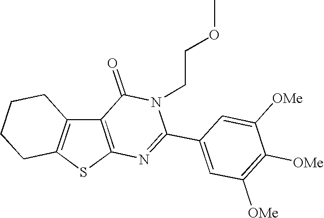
C12=C(SC3=C1CCCC3)N=C(C1=CC([OMe])=C([OMe])C([OMe])=C1)N(CCOC)C2=O
